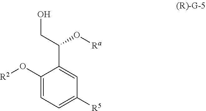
OCC(O[Ra])C1=CC([R5])=CC=C1O[R2]
